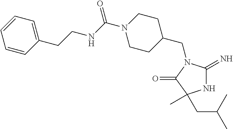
C1C(CN2C(=N)NC(C)(CC(C)C)C2=O)CCN(C(NCCC2=CC=CC=C2)=O)C1
